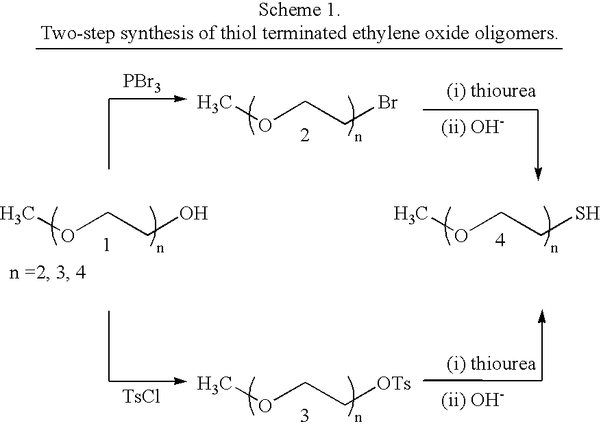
COCCBr.COCCO.COCC[OTs].COCCS.[PBr3].[TsCl]
